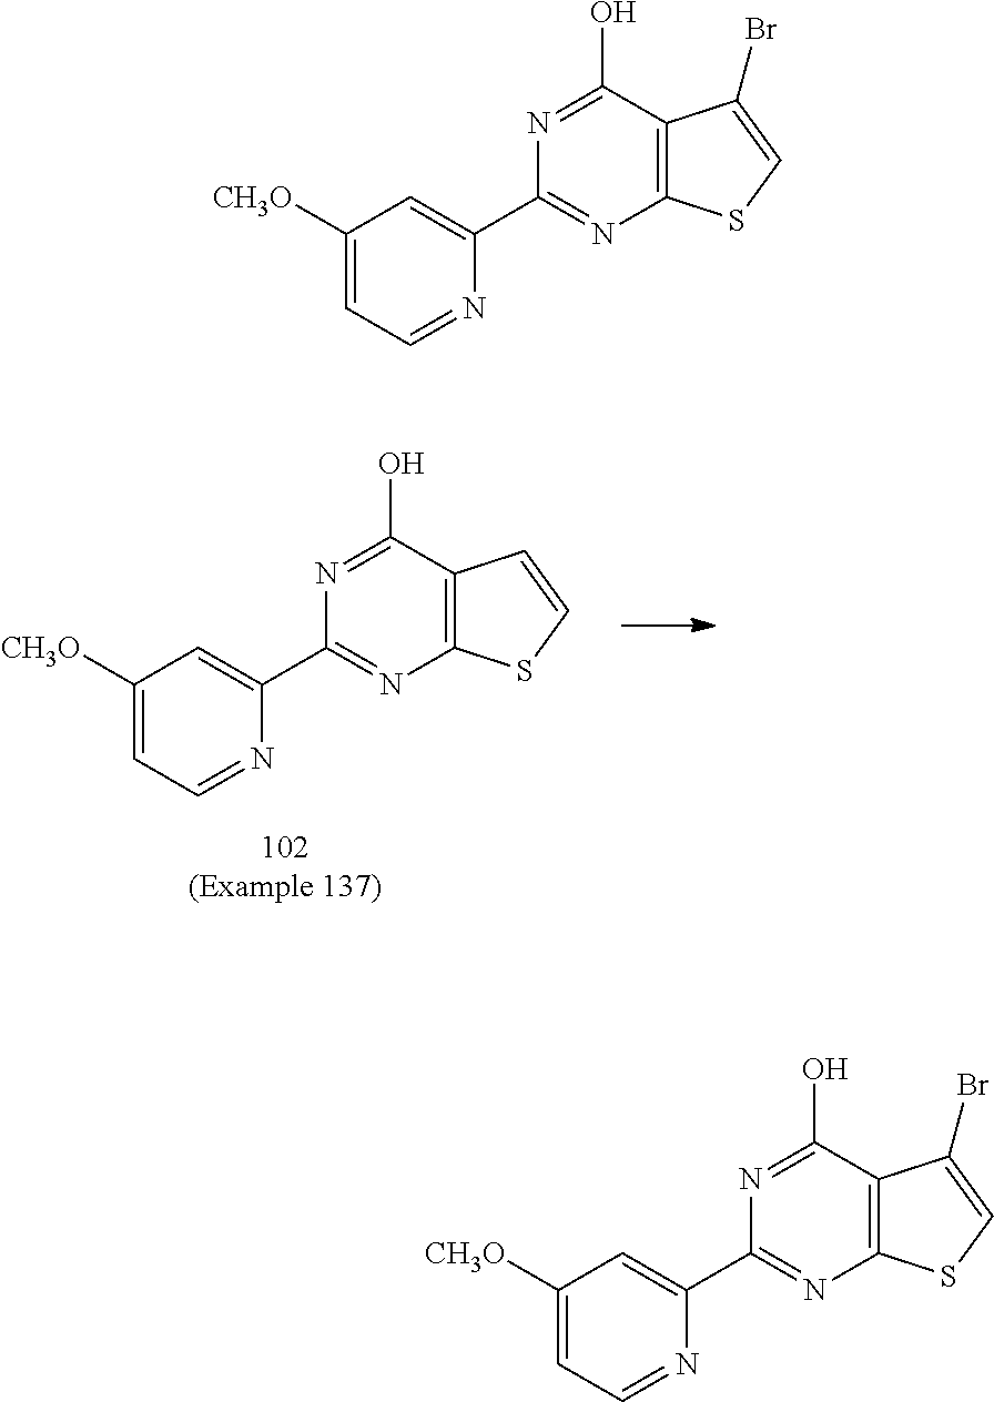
C1(C2=CC([CH3O])=CC=N2)=NC2=C(C(O)=N1)C=CS2.C1(C2=CC([CH3O])=CC=N2)=NC2=C(C(O)=N1)C(Br)=CS2.C1(C2=CC([CH3O])=CC=N2)=NC2=C(C(O)=N1)C(Br)=CS2
